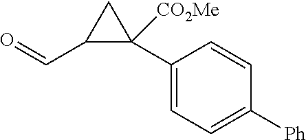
C1(C2([CO2Me])C(C=O)C2)=CC=C([Ph])C=C1
